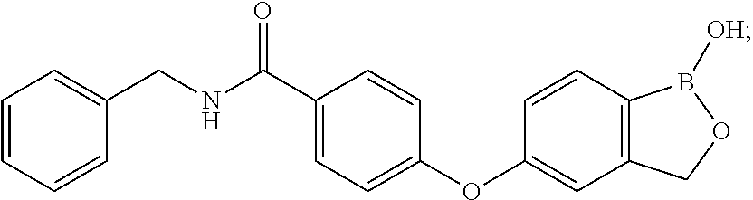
C1(CNC(C2=CC=C(OC3=CC4=C(C=C3)B([OH])OC4)C=C2)=O)=CC=CC=C1
